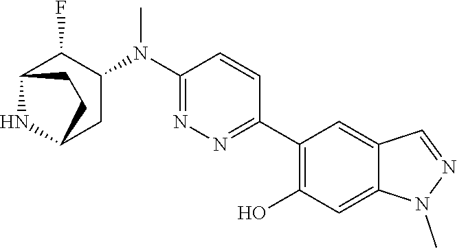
C1(N(C2=NN=C(C3=C(O)C=C4C(=C3)C=NN4C)C=C2)C)C(F)C2NC(C1)CC2
